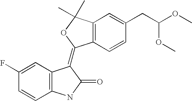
C12=C(C=CC(CC(OC)OC)=C1)C(=C1C3=C(C=CC(F)=C3)NC1=O)OC2(C)C
